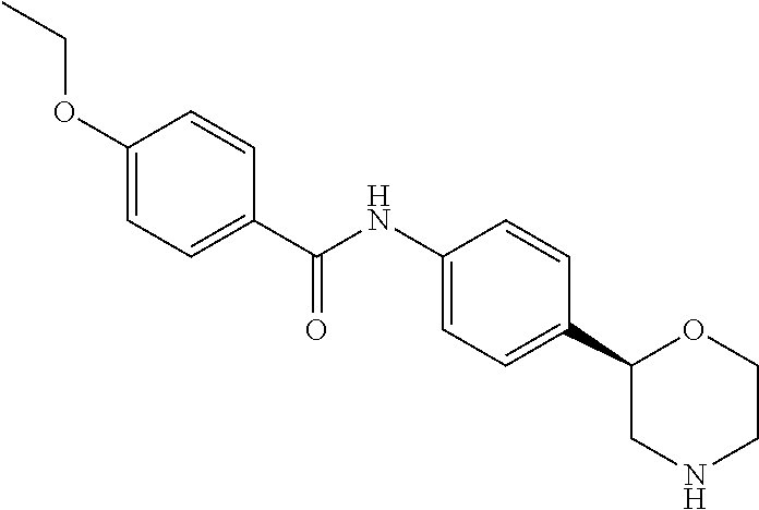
C1(C(NC2=CC=C(C3CNCCO3)C=C2)=O)=CC=C(OCC)C=C1
